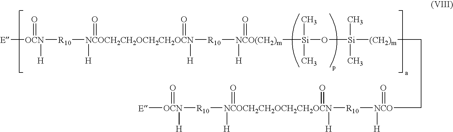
[E][OCN]([R10][NCOCH2CH2OCH2CH2OCN]([H])(=O)([H])(=O)[R10][NCO(CH2)m]([H])(=O)[Si](C)(C)O[Si](C)(C)[(CH2)m]CC[NCO]([R10][NCOCH2CH2OCH2CH2OCN]([R10][OCN]([E])([H])=O)([H])(=O)([H])=O)([H])=O)([H])=O
